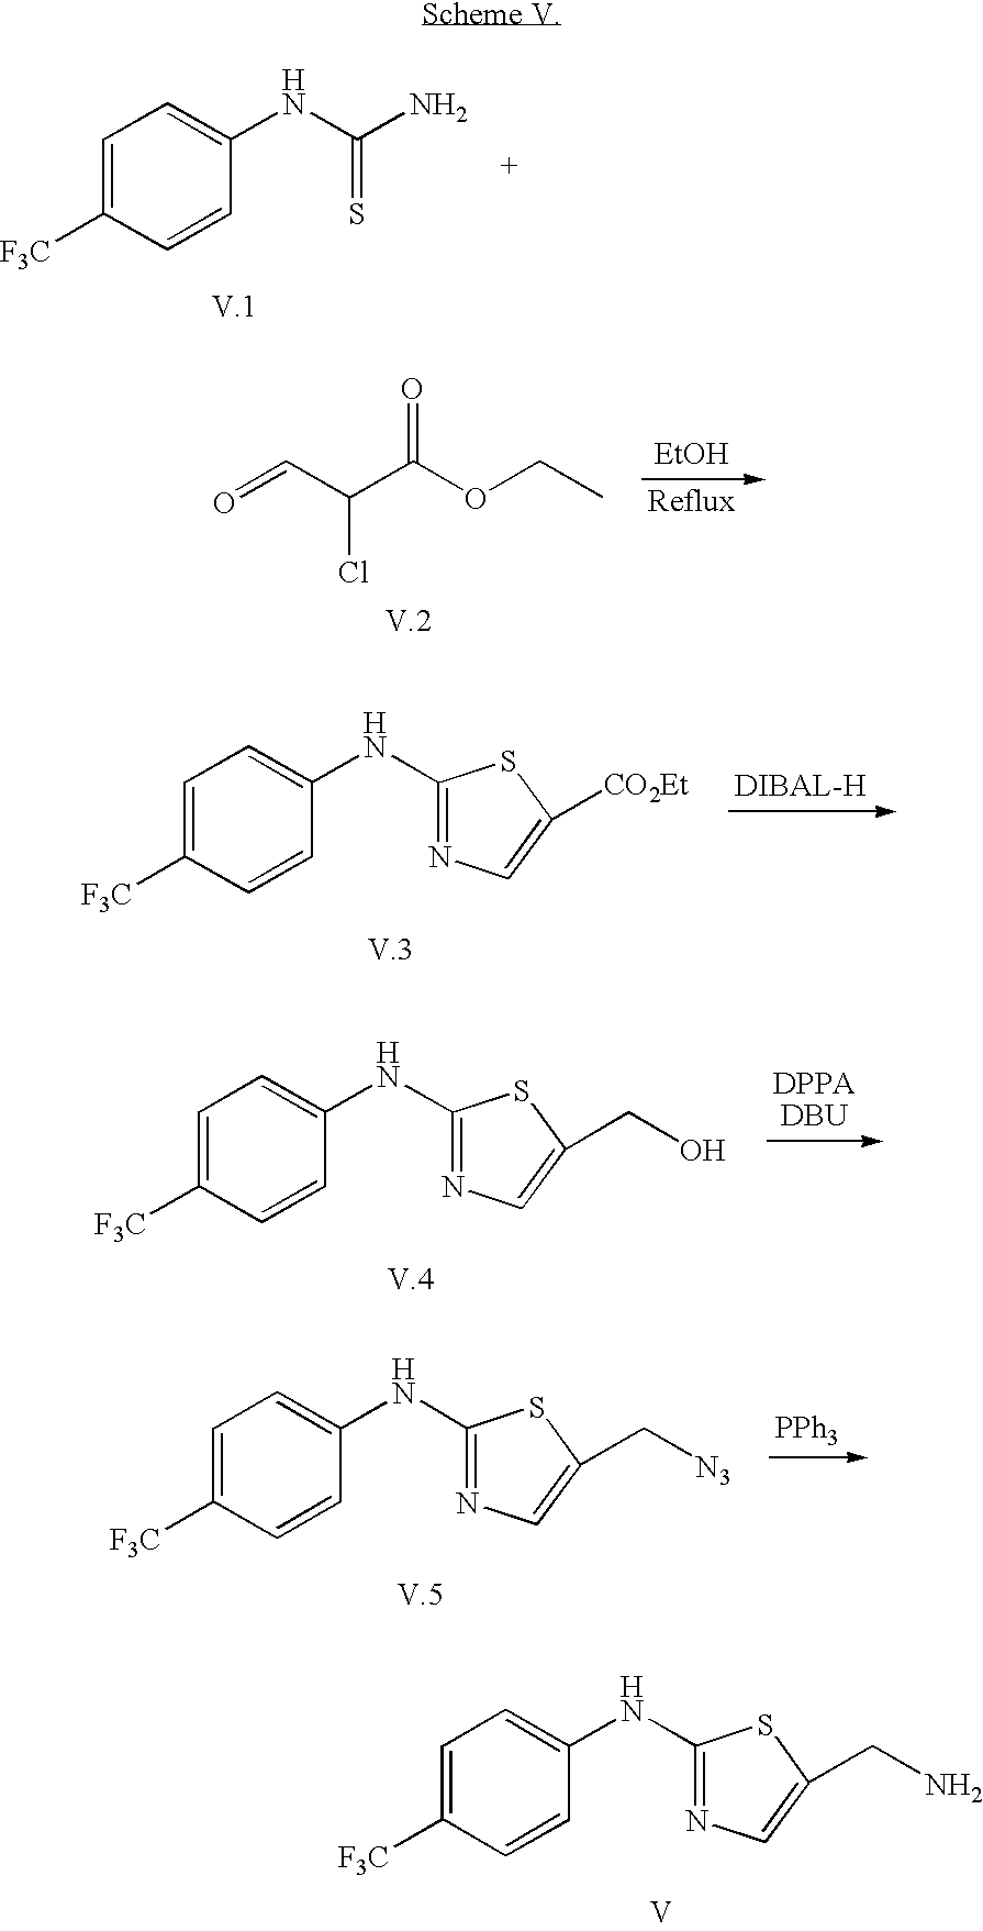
[EtOH].O=CC(C(OCC)=O)Cl.C1=C([F3C])C=CC(NC2=NC=C(CN)S2)=C1.[V].C1=C([F3C])C=CC(NC(N)=S)=C1.C1=C([F3C])C=CC(NC2=NC=C([CO2Et])S2)=C1.C1=C([F3C])C=CC(NC2=NC=C(CO)S2)=C1.[PPh3].C1=C([F3C])C=CC(NC2=NC=C(C[N3])S2)=C1
